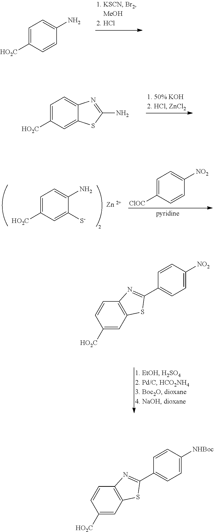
C1=C([HO2C])C=CC(N)=C1.C1=C([HO2C])C=C2C(=C1)N=C(N)S2.C1=C([ClOC])C=CC([NO2])=C1.C1=C([HO2C])C=C([S-])C(N)=C1.C1([HO2C])=CC2=C(C=C1)N=C(C1=CC=C([NO2])C=C1)S2.C1([HO2C])=CC2=C(C=C1)N=C(C1=CC=C([NHBoc])C=C1)S2
